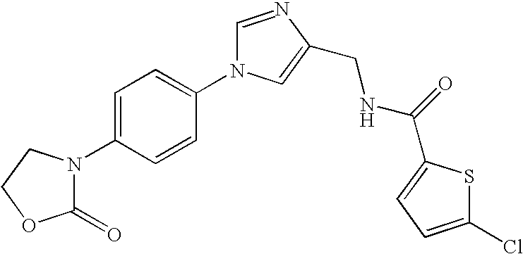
C1(N2C(=O)OCC2)=CC=C(N2C=NC(CNC(=O)C3=CC=C(Cl)S3)=C2)C=C1
